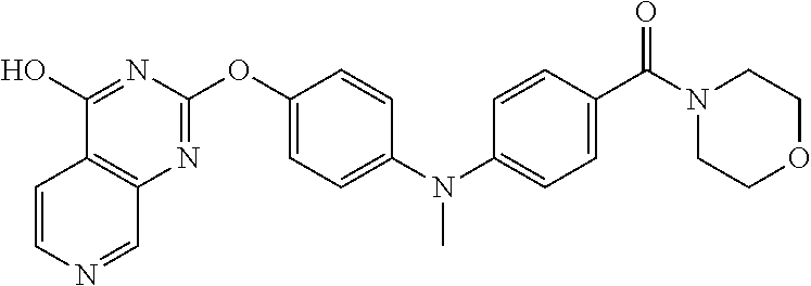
C1(O)=NC(OC2=CC=C(N(C3=CC=C(C(N4CCOCC4)=O)C=C3)C)C=C2)=NC2=C1C=CN=C2
